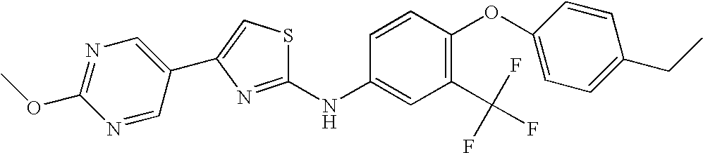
C1(OC)=NC=C(C2=CSC(NC3=CC(C(F)(F)F)=C(OC4=CC=C(CC)C=C4)C=C3)=N2)C=N1
